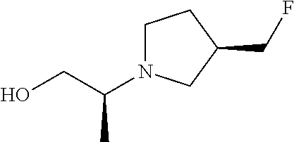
C1N(C(CO)C)CC(CF)C1
